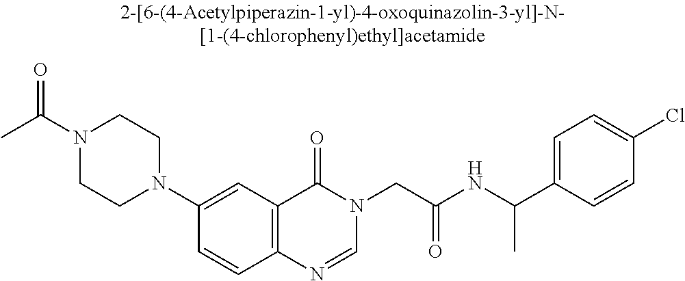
N1(C(C)=O)CCN(C2=CC3=C(C=C2)N=CN(CC(NC(C2=CC=C(Cl)C=C2)C)=O)C3=O)CC1
